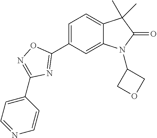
C1=C(C2=NC(C3=CC=NC=C3)=NO2)C=C2C(=C1)C(C)(C)C(=O)N2C1COC1
